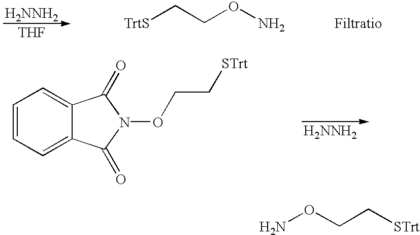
[TrtS]CCON.[Filtratio].[H2NNH2].[THF].C1=CC=C2C(=C1)C(=O)N(OCC[STrt])C2=O.[H2NNH2].NOCC[STrt]
